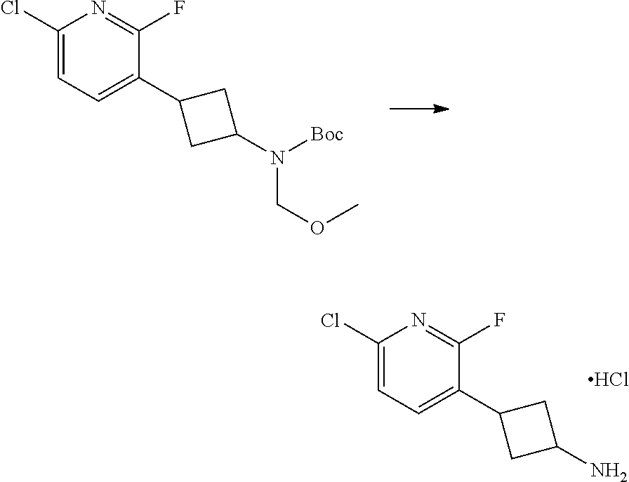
C1(Cl)=CC=C(C2CC(N)C2)C(F)=N1.Cl.C1(Cl)=CC=C(C2CC(N(COC)[Boc])C2)C(F)=N1
